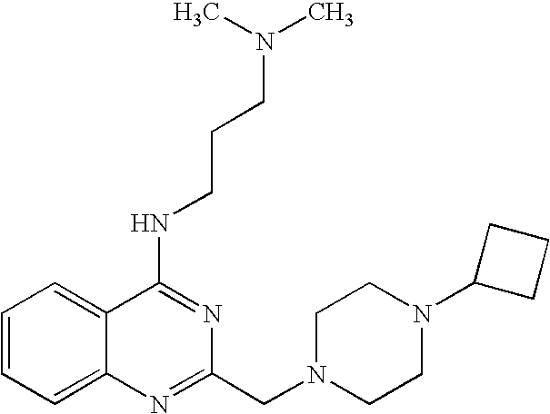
C1=CC=C2C(=C1)C(NCCCN(C)C)=NC(CN1CCN(C3CCC3)CC1)=N2
